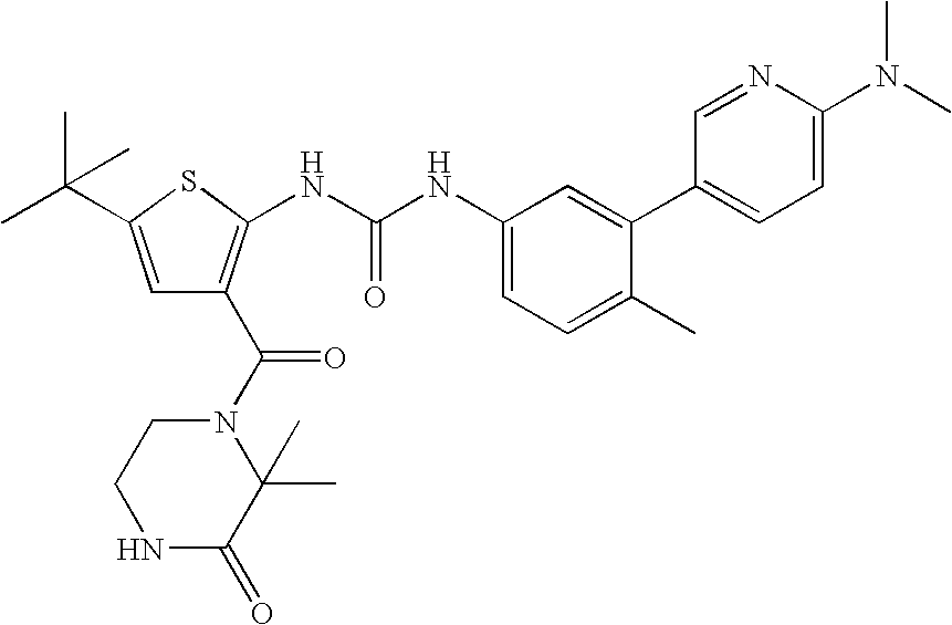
CN(C)C1=CC=C(C2=CC(NC(NC3=C(C(N4CCNC(=O)C4(C)C)=O)C=C(C(C)(C)C)S3)=O)=CC=C2C)C=N1
